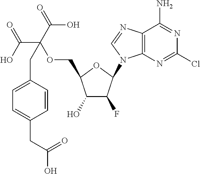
C1(O)C(F)C(N2C3=C(N=C2)C(N)=NC(Cl)=N3)OC1COC(C(O)=O)(C(=O)O)CC1=CC=C(CC(O)=O)C=C1
